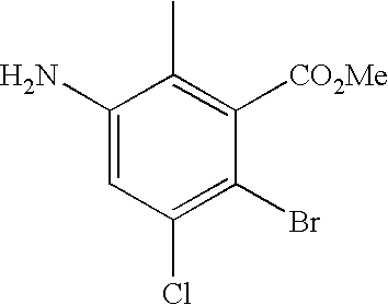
C1(N)=CC(Cl)=C(Br)C([CO2Me])=C1C
